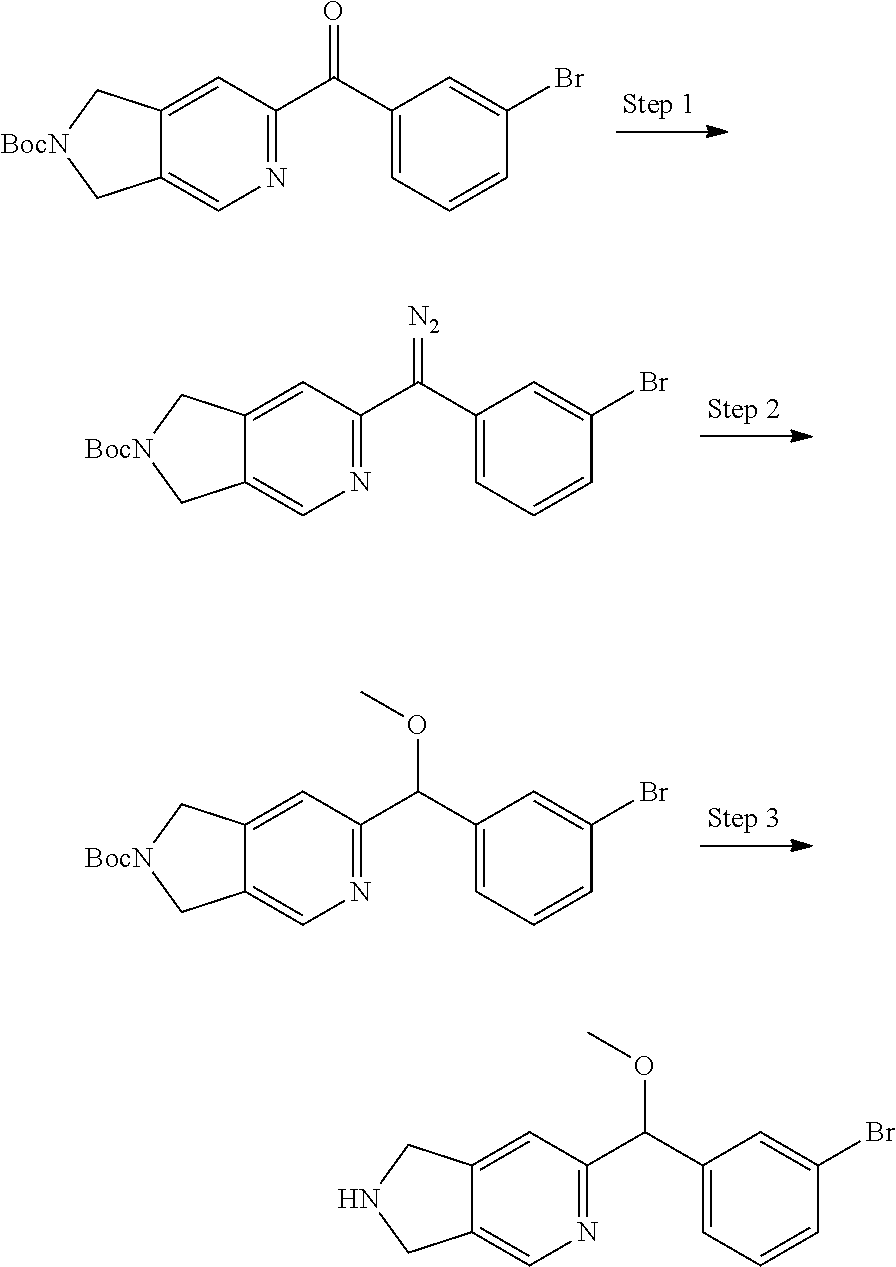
C12=CN=C(C(C3=CC=CC(Br)=C3)=O)C=C1C[BocN]C2.C12=CN=C(C(C3=CC=CC(Br)=C3)=[N2])C=C1C[BocN]C2.C12=CN=C(C(C3=CC=CC(Br)=C3)OC)C=C1C[BocN]C2.C12=CN=C(C(C3=CC=CC(Br)=C3)OC)C=C1CNC2
